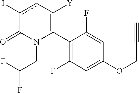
C1(C2=C([Y])cc(I)C(=O)N2CC(F)F)=C(F)C=C(OCC#C)C=C1F
